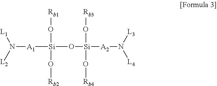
O([Si]([A2]N([L4])[L3])(O[Rb3])O[Rb4])[Si](O[Rb2])(O[Rb1])[A1]N([L1])[L2]
